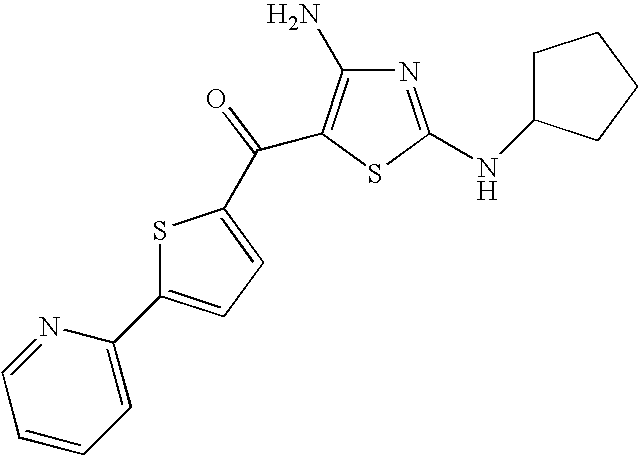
C1(C2=CC=C(C(=O)C3=C(N)N=C(NC4CCCC4)S3)S2)=CC=CC=N1
